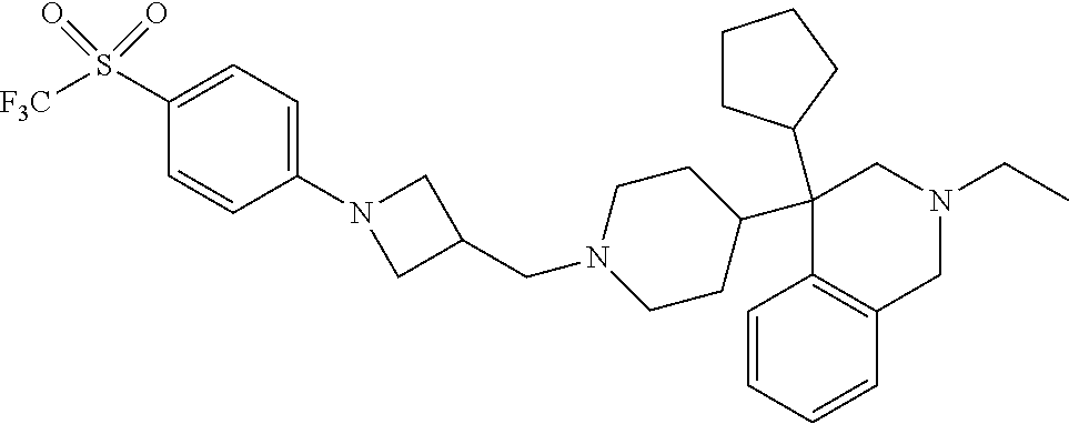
C1(C2CCCC2)(C2CCN(CC3CN(C4=CC=C(S(=O)(=O)[F3C])C=C4)C3)CC2)C2=C(CN(CC)C1)C=CC=C2
